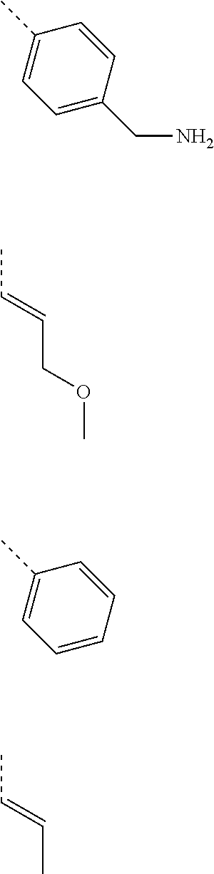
C1=C(CN)C=CC(C)=C1.CC=CCOC.C1=CC=CC(C)=C1.CC=CC
